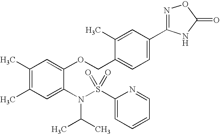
C1(C)=C(C)C=C(N(C(C)C)S(C2=CC=CC=N2)(=O)=O)C(OCC2=CC=C(C3=NOC(=O)N3)C=C2C)=C1
